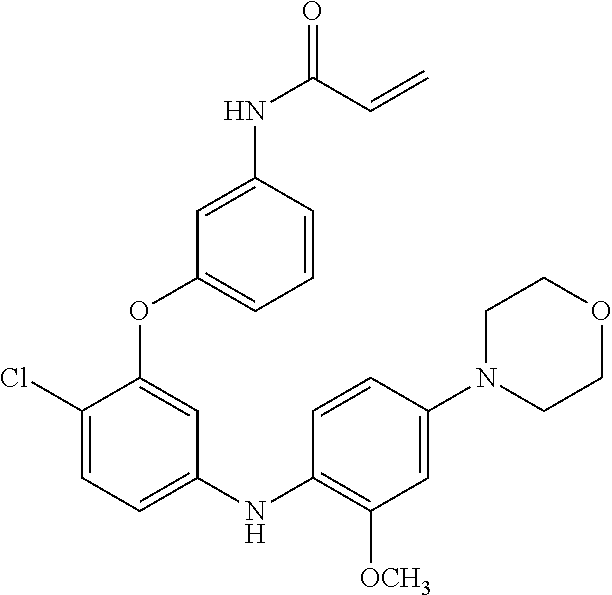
C1(Cl)=CC=C(NC2=C([OCH3])C=C(N3CCOCC3)C=C2)C=C1OC1=CC=CC(NC(C=C)=O)=C1
